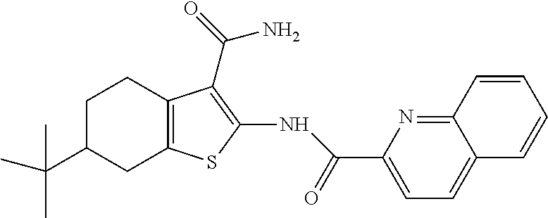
C12=NC(C(=O)NC3=C(C(N)=O)C4=C(S3)CC(C(C)(C)C)CC4)=CC=C1C=CC=C2
